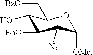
C1(O)C([BnO])C([N3])C([OMe])OC1C[BzO]
